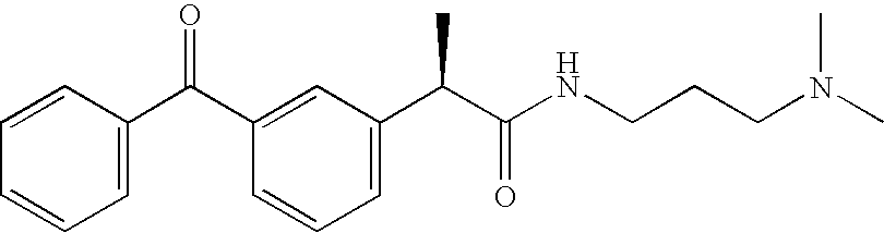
C1(C(C2=CC=CC=C2)=O)=CC(C(C(NCCCN(C)C)=O)C)=CC=C1
